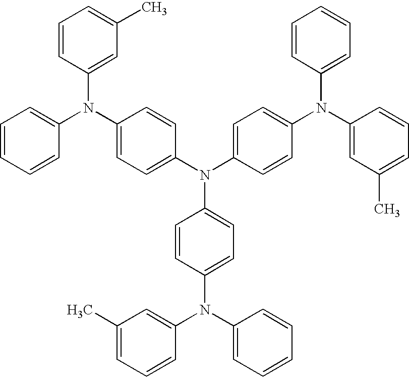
C1=CC=CC(N(C2=CC=C(N(C3=CC=C(N(C4=CC(C)=CC=C4)C4=CC=CC=C4)C=C3)C3=CC=C(N(C4=CC(C)=CC=C4)C4=CC=CC=C4)C=C3)C=C2)C2=CC(C)=CC=C2)=C1
